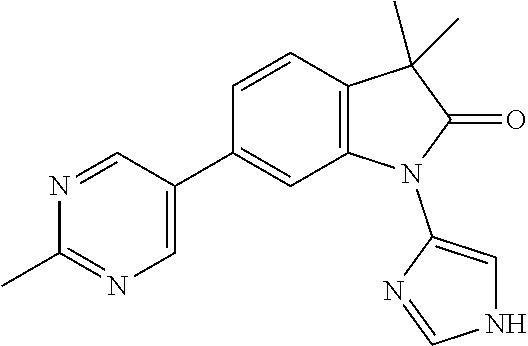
C12=C(C=CC(C3=CN=C(C)N=C3)=C1)C(C)(C)C(=O)N2C1=CNC=N1
